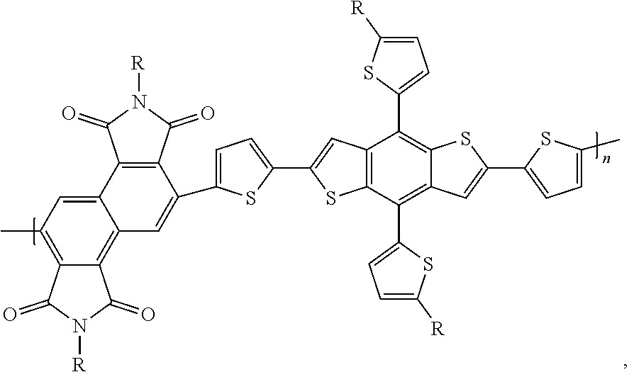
C12=C(C(C3=CC=C([R])S3)=C3C(=C1C1=CC=C([R])S1)SC(C1=CC=C(C)S1)=C3)SC(C1=CC=C(C3=CC4=C5C(=C(C)C=C4C4=C3C(=O)N([R])C4=O)C(=O)N([R])C5=O)S1)=C2
